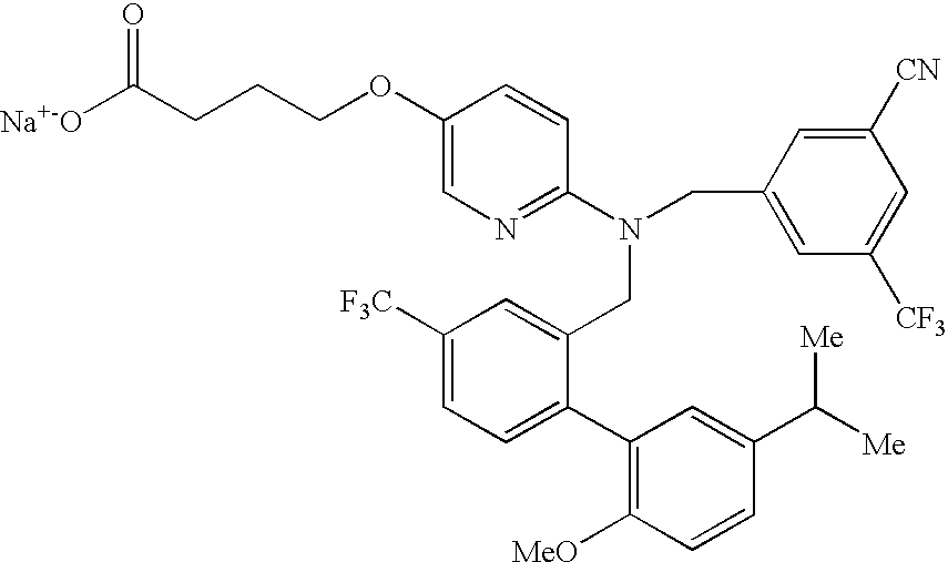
[Na+-O]C(CCCOC1=CN=C(N(CC2=CC([F3C])=CC=C2C2=C([MeO])C=CC(C([Me])[Me])=C2)CC2=CC([CF3])=CC([CN])=C2)C=C1)=O
